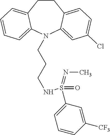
C1CC2=CC=C(Cl)C=C2N(CCCNS(C2=CC=CC([CF3])=C2)(=O)=NC)C2=CC=CC=C12
